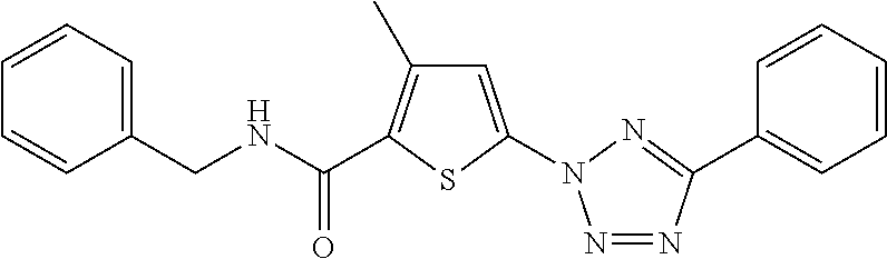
C1=C(N2N=NC(C3=CC=CC=C3)=N2)SC(C(NCC2=CC=CC=C2)=O)=C1C
